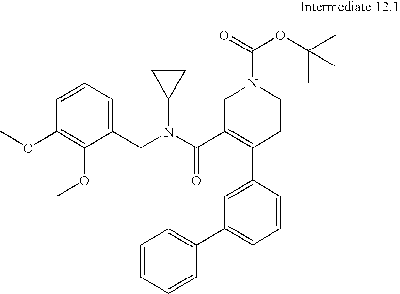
C1=CC(C2=C(C(=O)N(C3CC3)CC3=CC=CC(OC)=C3OC)CN(C(=O)OC(C)(C)C)CC2)=CC(C2=CC=CC=C2)=C1
